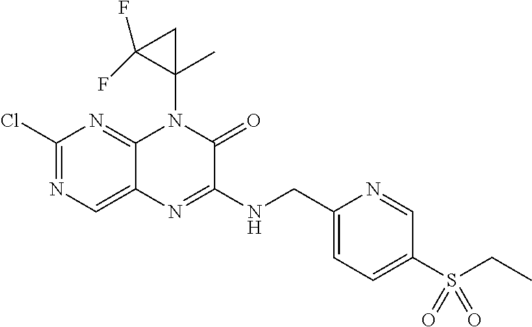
C1(Cl)=NC=C2C(=N1)N(C1(C)C(F)(F)C1)C(=O)C(NCC1=CC=C(S(CC)(=O)=O)C=N1)=N2
